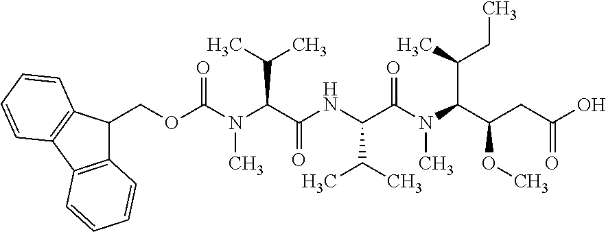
N(C(C(C)C)C(N(C)C(C(C)CC)C(CC(=O)O)OC)=O)C(C(N(C(OCC1C2=C(C3=C1C=CC=C3)C=CC=C2)=O)C)C(C)C)=O
